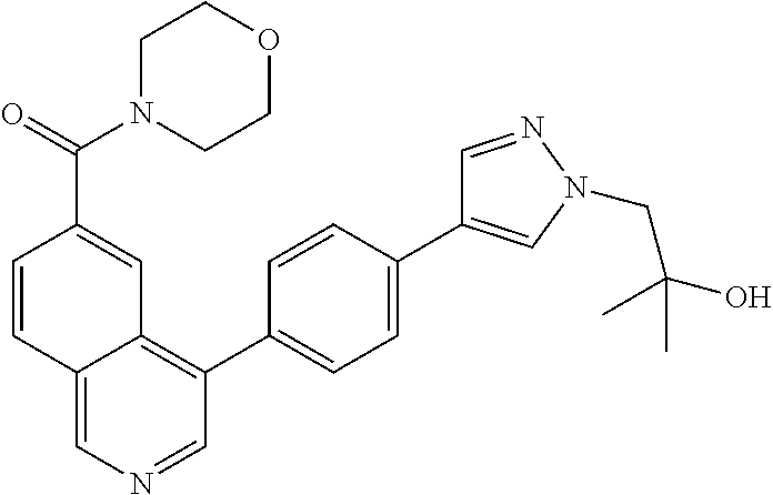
C1=CC2=CN=CC(C3=CC=C(C4=CN(CC(C)(O)C)N=C4)C=C3)=C2C=C1C(N1CCOCC1)=O
